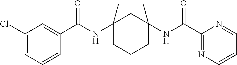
C12(NC(C3=CC(Cl)=CC=C3)=O)CCCC(NC(C3=NC=CC=N3)=O)(C1)CC2
